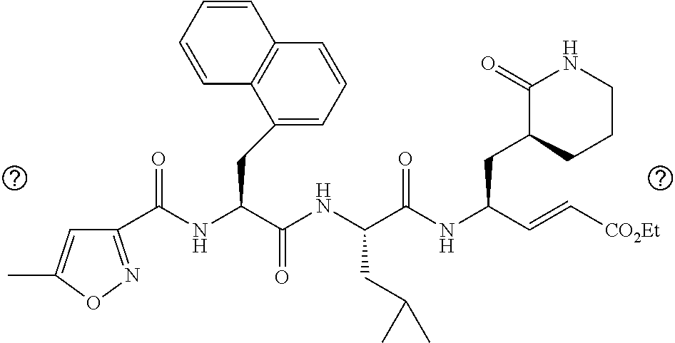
C(NC(C(NC(C(NC(C=C[CO2Et])CC1CCCNC1=O)=O)CC(C)C)=O)CC1=CC=CC2=C1C=CC=C2)(=O)C1=NOC(C)=C1
